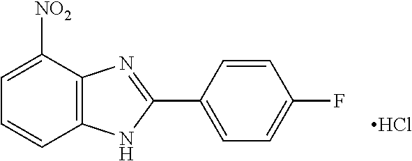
C1=CC2=C(C([NO2])=C1)N=C(C1=CC=C(F)C=C1)N2.Cl
